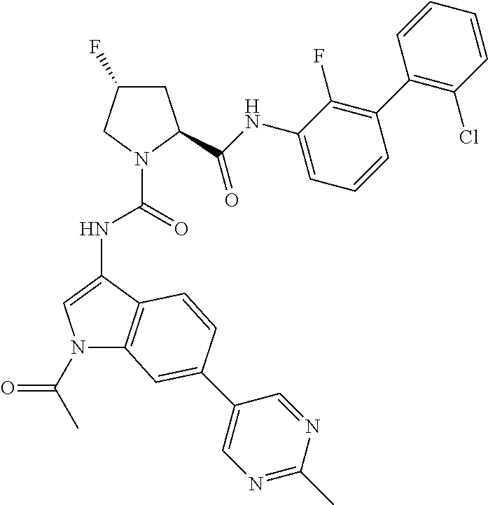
C1C(F)CN(C(=O)NC2=CN(C(C)=O)C3=C2C=CC(C2=CN=C(C)N=C2)=C3)C1C(NC1=CC=CC(C2=C(Cl)C=CC=C2)=C1F)=O
